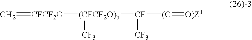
C=[CFCF2O][(CFCF2O)b]([CF3])[CF]([(C]=[O)Z1])[CF3]
